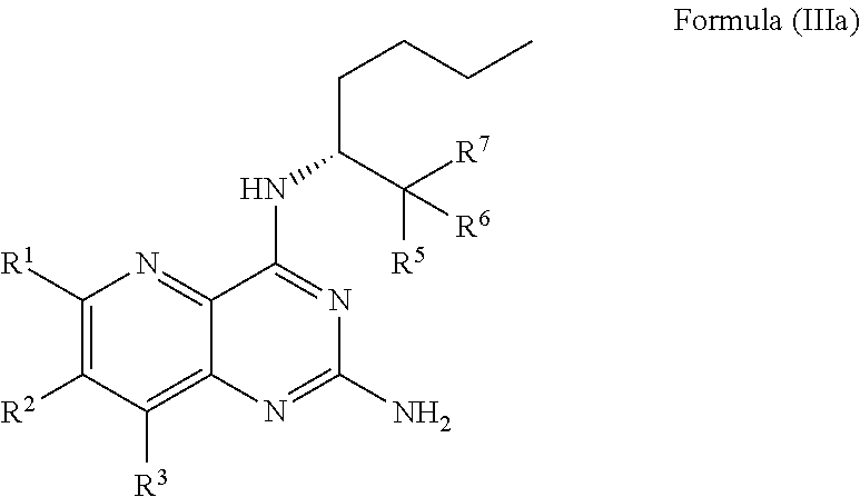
C1([R1])=C([R2])C([R3])=C2C(=N1)C(NC(CCCC)C([R7])([R5])[R6])=NC(N)=N2
